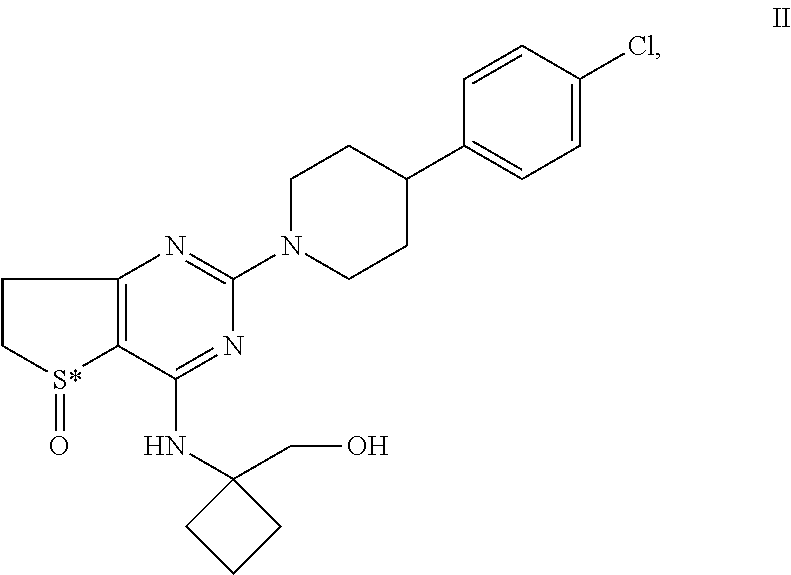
C12=C(C(NC3(CO)CCC3)=NC(N3CCC(C4=CC=C(Cl)C=C4)CC3)=N1)[S*](=O)CC2
